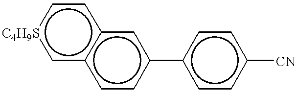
c1c2c(cc[C4H9S]1)cc(-c1ccc([CN])cc1)cc2
